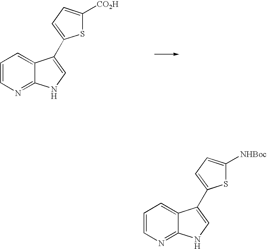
C1=CN=C2C(=C1)C(C1=CC=C([CO2H])S1)=CN2.C1=CN=C2C(=C1)C(C1=CC=C([NHBoc])S1)=CN2
